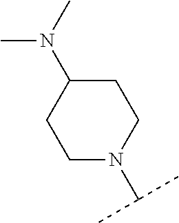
C1C(N(C)C)CCN(C(C)C)C1
